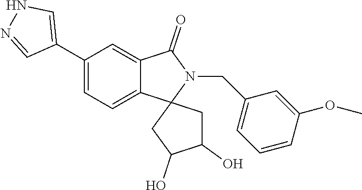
C1(C2=CNN=C2)=CC=C2C(=C1)C(=O)N(CC1=CC=CC(OC)=C1)C21CC(O)C(O)C1
